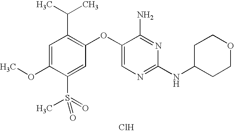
C1=C(OC)C(S(=O)(C)=O)=CC(OC2=CN=C(NC3CCOCC3)N=C2N)=C1C(C)C.Cl
